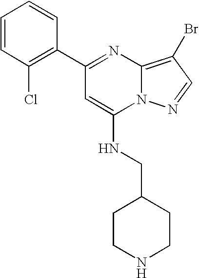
C1(C2=NC3=C(Br)C=NN3C(NCC3CCNCC3)=C2)=C(Cl)C=CC=C1
